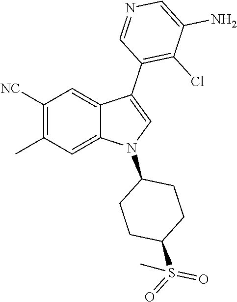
C1([NC])=C(C)C=C2C(=C1)C(C1=C(Cl)C(N)=CN=C1)=CN2C1CCC(S(=O)(=O)C)CC1
